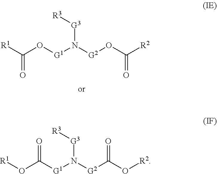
[R1]C(O[G1]N([G2]OC([R2])=O)[G3][R3])=O.[R1]OC([G1]N([G2]C(O[R2])=O)[G3][R3])=O
